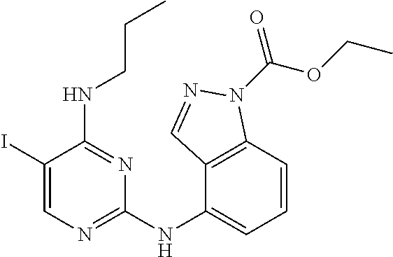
C1(I)=CN=C(NC2=CC=CC3=C2C=NN3C(OCC)=O)N=C1NCCC
